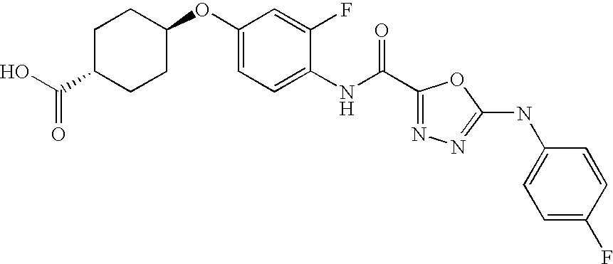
OC(C1CCC(OC2=CC=C(NC(=O)C3=NN=C(NC4=CC=C(F)C=C4)O3)C(F)=C2)CC1)=O
